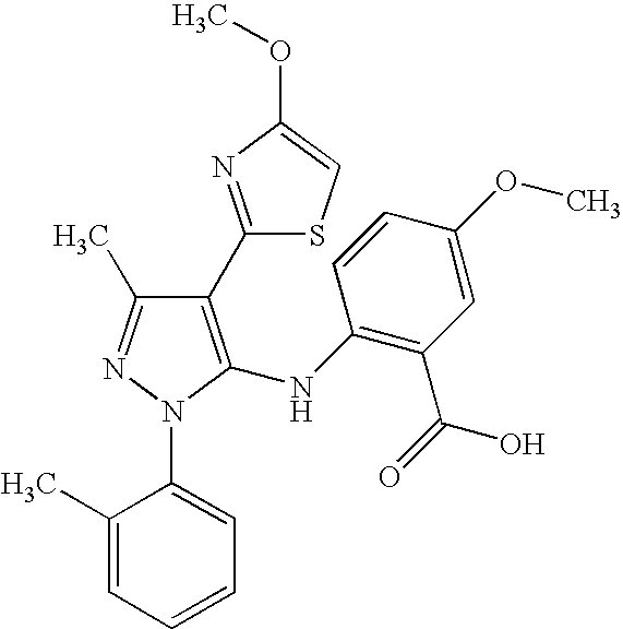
C1(C2=NC(OC)=CS2)=C(NC2=C(C(=O)O)C=C(OC)C=C2)N(C2=CC=CC=C2C)N=C1C
